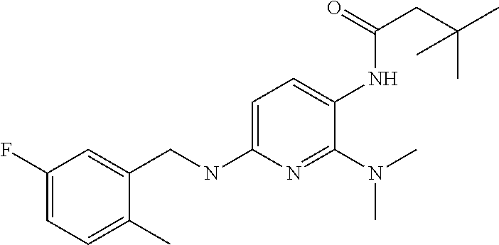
CC(CC(=O)NC1=CC=C(NCC2=CC(F)=CC=C2C)N=C1N(C)C)(C)C
